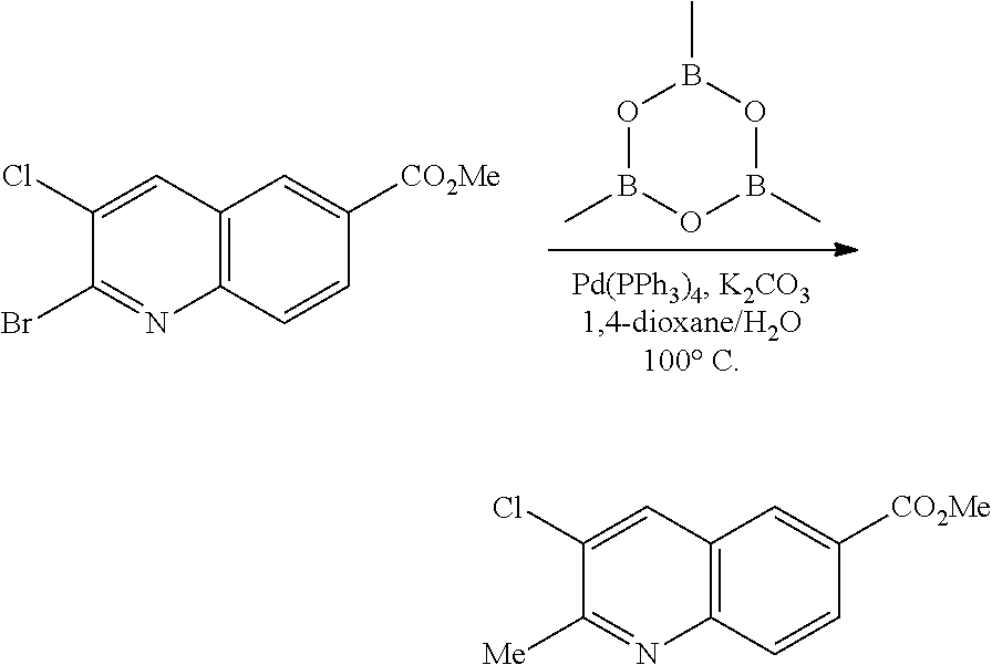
O1B(C)OB(C)OB1C.C12=C(C=CC([CO2Me])=C1)N=C(Br)C(Cl)=C2.C12=C(C=CC([CO2Me])=C1)N=C([Me])C(Cl)=C2
